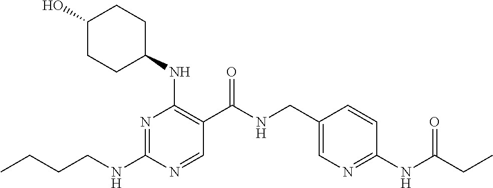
CCCCNC1=NC(NC2CCC(O)CC2)=C(C(NCC2=CN=C(NC(CC)=O)C=C2)=O)C=N1
